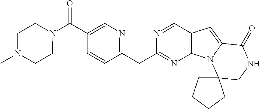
C1(C(N2CCN(C)CC2)=O)=CN=C(CC2=NC3=C(C=N2)C=C2N3C3(CNC2=O)CCCC3)C=C1
